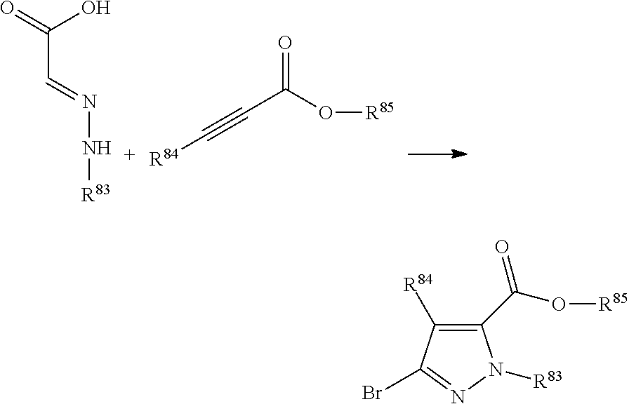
C(O)(C=NN[R83])=O.[R84]C#CC(O[R85])=O.C1(C(O[R85])=O)=C([R84])C(Br)=NN1[R83]
